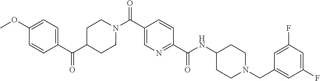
N(C(C1=NC=C(C(=O)N2CCC(C(C3=CC=C(OC)C=C3)=O)CC2)C=C1)=O)C1CCN(CC2=CC(F)=CC(F)=C2)CC1
